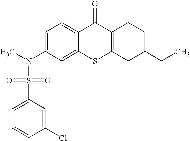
C1=C(N(S(C2=CC=CC(Cl)=C2)(=O)=O)C)C=C2C(=C1)C(=O)C1=C(S2)CC(CC)CC1
